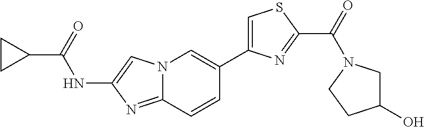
N12C(=NC(NC(C3CC3)=O)=C1)C=CC(C1=CSC(C(=O)N3CCC(O)C3)=N1)=C2
